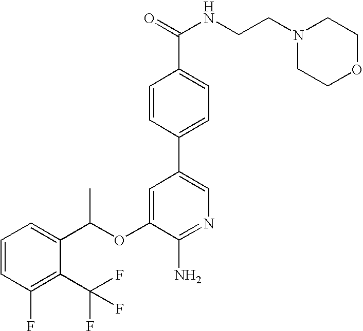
C1=CC=C(C(OC2=CC(C3=CC=C(C(NCCN4CCOCC4)=O)C=C3)=CN=C2N)C)C(C(F)(F)F)=C1F
